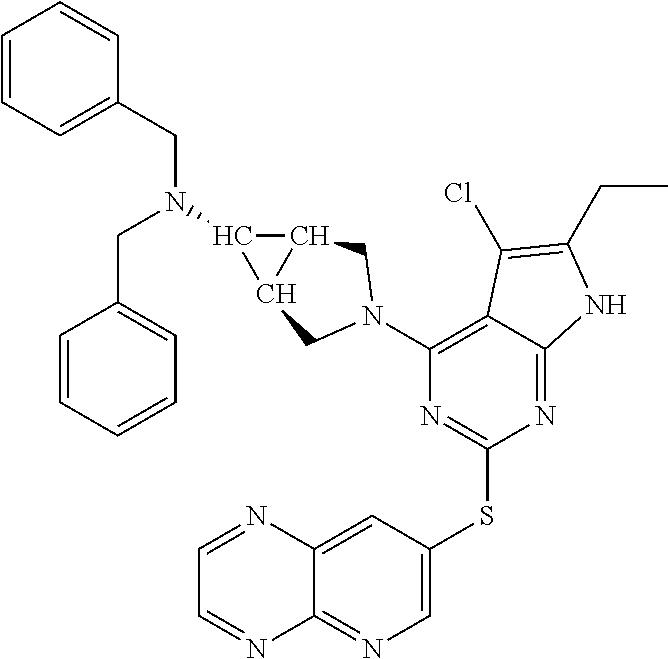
C1(N2CC3C(C3N(CC3=CC=CC=C3)CC3=CC=CC=C3)C2)=C2C(=NC(SC3=CN=C4C(=C3)N=CC=N4)=N1)NC(CC)=C2Cl
